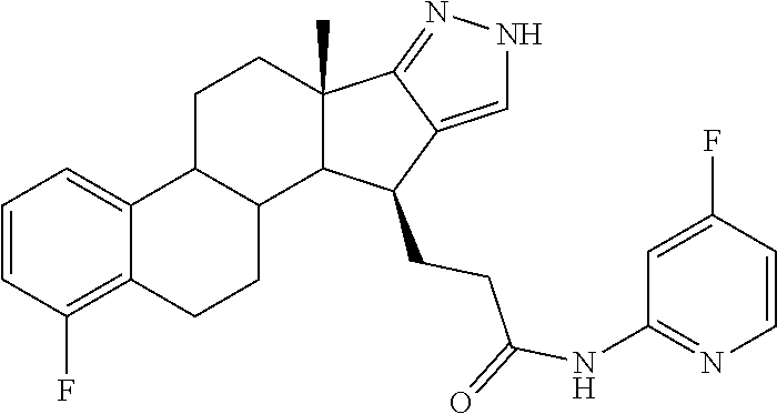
C1=CC(F)=C2C(=C1)C1C(CC2)C2C(C)(CC1)C1=NNC=C1C2CCC(NC1=NC=CC(F)=C1)=O
